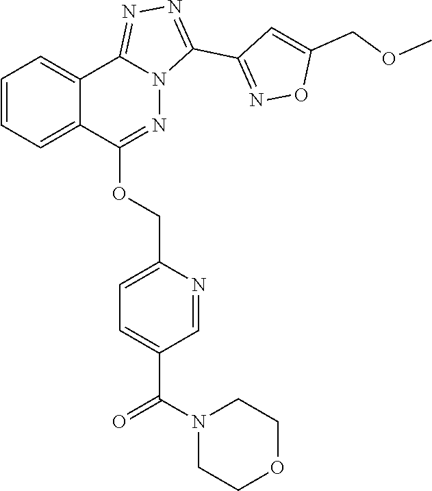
N1(C(C2=CC=C(COC3=NN4C(=NN=C4C4=NOC(COC)=C4)C4=CC=CC=C43)N=C2)=O)CCOCC1
